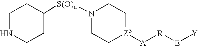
C1NCCC([S(O)n]N2CC[Z3]([A][R][E][Y])CC2)C1
